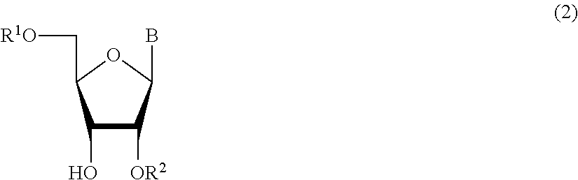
C1(O)C([OR2])C(B)OC1C[R1O]
